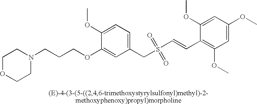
C1OCCN(CCCOC2=CC(CS(C=CC3=C(OC)C=C(OC)C=C3OC)(=O)=O)=CC=C2OC)C1
